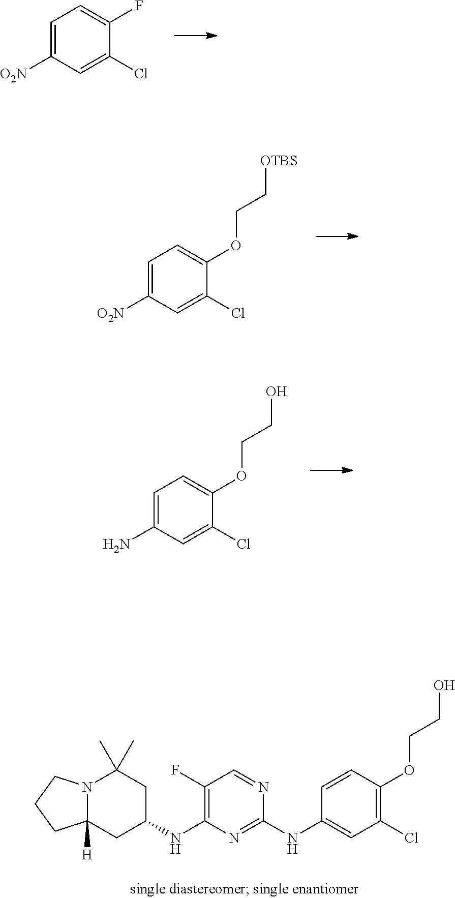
C1=CC(OCCO)=C(Cl)C=C1NC1=NC(NC2CC(C)(C)N3C([H])(C2)CCC3)=C(F)C=N1.C1=C([O2N])C=C(Cl)C(F)=C1.C1=C([O2N])C=C(Cl)C(OCC[OTBS])=C1.C1=C(N)C=C(Cl)C(OCCO)=C1
